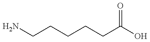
NCCCCCC(O)=O
